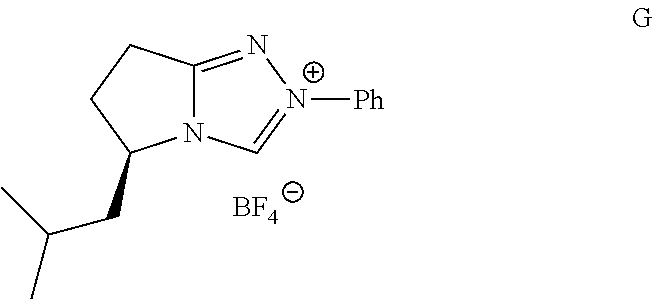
N12C(=N[N+]([Ph])=C1)CCC2CC(C)C.[BF4]
